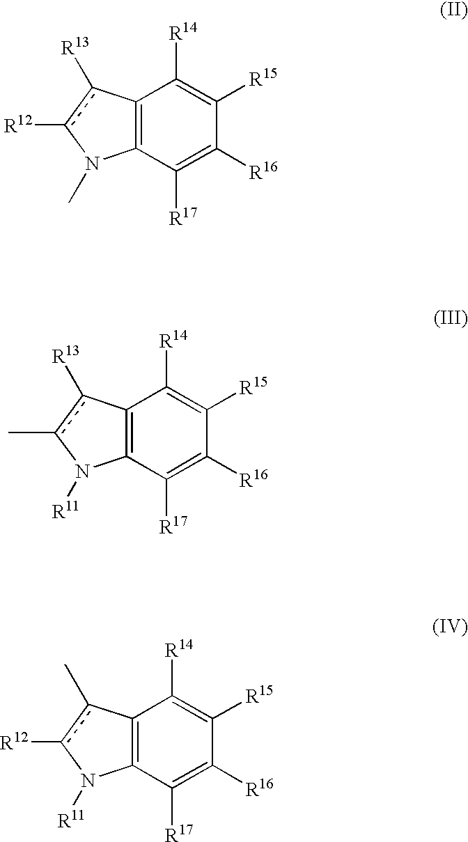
C12=C(C([R17])=C([R16])C([R15])=C1[R14])N(C)c([R12])c2[R13].C12=C(C([R17])=C([R16])C([R15])=C1[R14])N([R11])c(C)c2[R13].C12=C(C([R17])=C([R16])C([R15])=C1[R14])N([R11])c([R12])c2C
